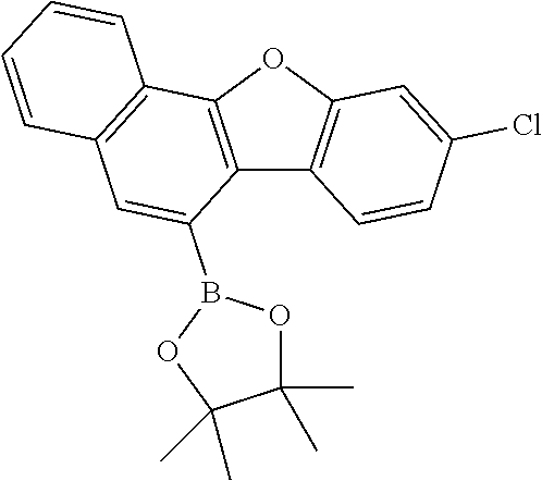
C12=C(OC3=C1C=CC(Cl)=C3)C1=C(C=C2B2OC(C)(C)C(C)(C)O2)C=CC=C1
